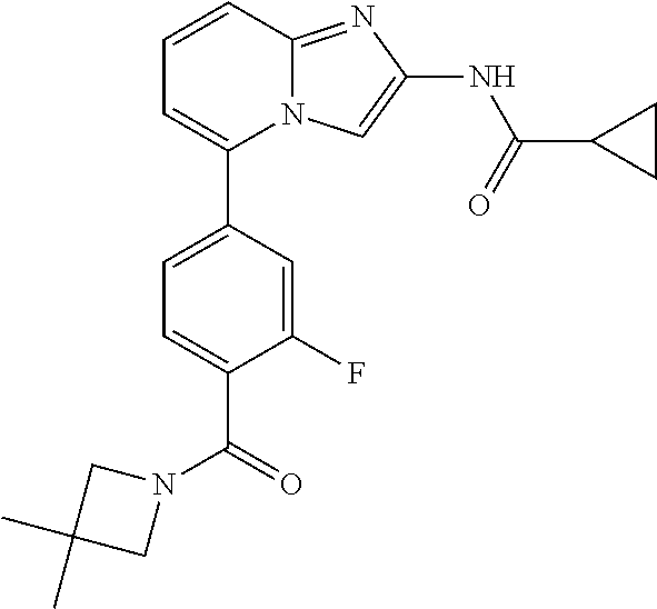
C1(F)=CC(C2=CC=CC3=NC(NC(=O)C4CC4)=CN23)=CC=C1C(=O)N1CC(C)(C)C1
